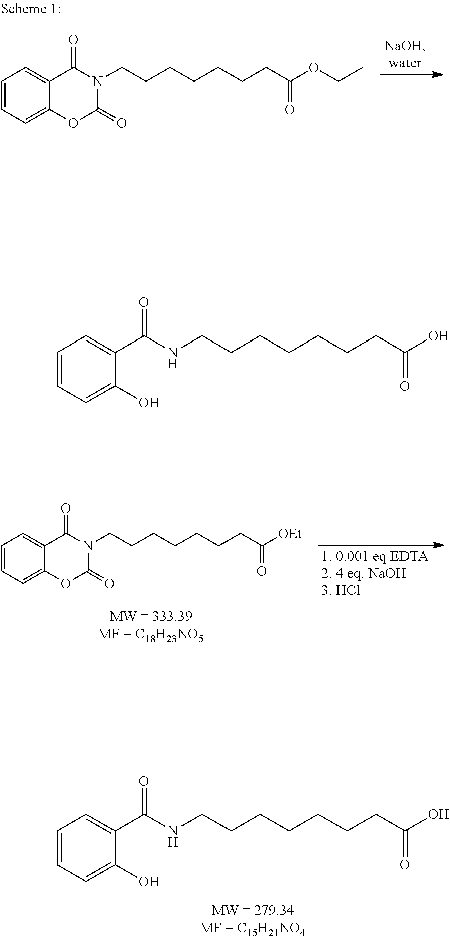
C1=CC=C2C(=C1)C(=O)N(CCCCCCCC([OEt])=O)C(=O)O2.C1=CC=C(O)C(C(NCCCCCCCC(O)=O)=O)=C1.C1=CC=C2C(=C1)C(=O)N(CCCCCCCC(OCC)=O)C(=O)O2.C1=CC=C(O)C(C(NCCCCCCCC(O)=O)=O)=C1
